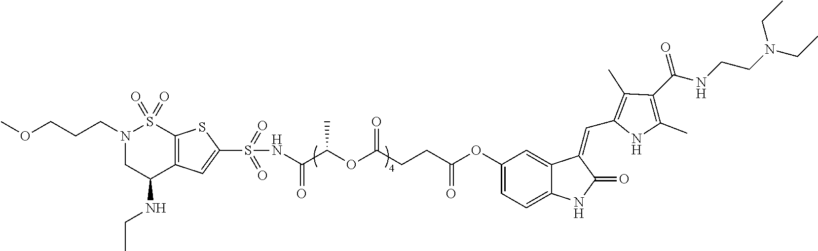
C1=C2C(=CC(OC(CCC(=O)OC(C(NS(C3=CC4=C(S3)S(=O)(=O)N(CCCOC)CC4NCC)(=O)=O)=O)C)=O)=C1)C(=CC1=C(C)C(C(NCCN(CC)CC)=O)=C(C)N1)C(=O)N2
